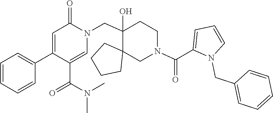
C1(C2=CC=CC=C2)=CC(=O)N(CC2(O)C3(CCCC3)CN(C(=O)C3=CC=CN3CC3=CC=CC=C3)CC2)C=C1C(N(C)C)=O
